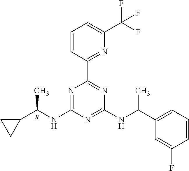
N1=C(NC(C2CC2)C)N=C(NC(C2=CC=CC(F)=C2)C)N=C1C1=NC(C(F)(F)F)=CC=C1.[R]
